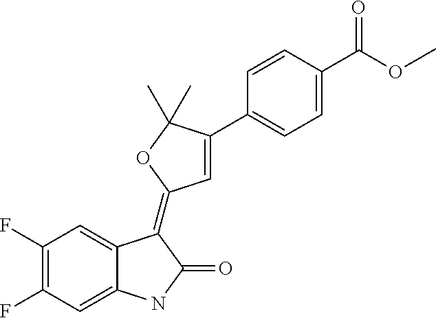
C12=CC(F)=C(F)C=C1C(=C1C=C(C3=CC=C(C(OC)=O)C=C3)C(C)(C)O1)C(=O)N2
